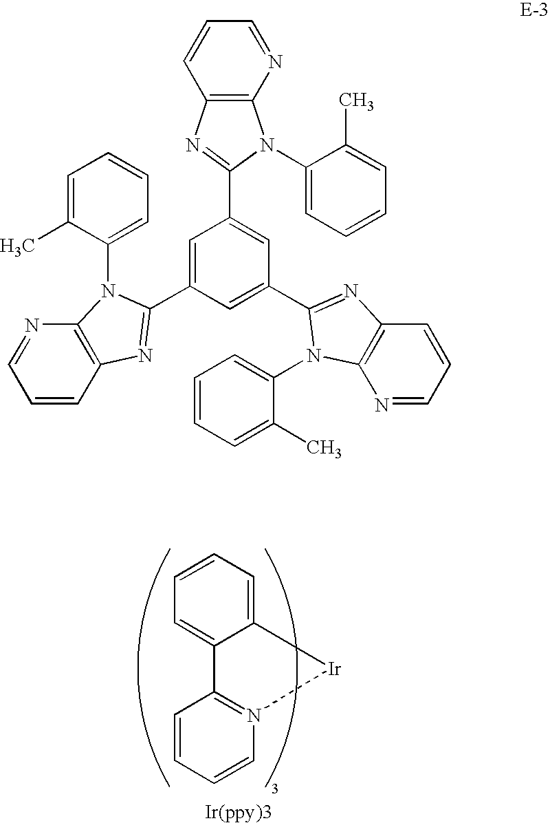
C1=C2C(=CC=C1)[Ir]N1=C2C=CC=C1.C12=C(N=CC=C1)N(C1=CC=CC=C1C)C(C1=CC(C3=NC4=C(N=CC=C4)N3C3=CC=CC=C3C)=CC(C3=NC4=C(N=CC=C4)N3C3=CC=CC=C3C)=C1)=N2
